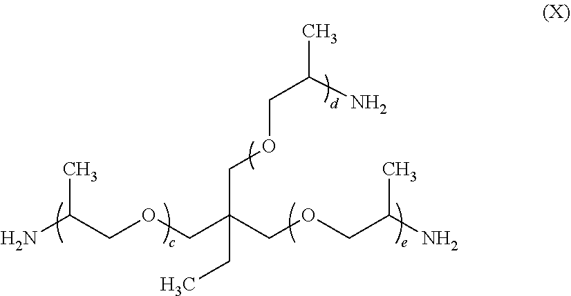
NC(COCC(COCC(C)N)(COCC(N)C)CC)C
